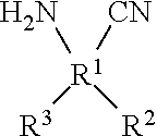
[CN][R1]([R3])([R2])N
